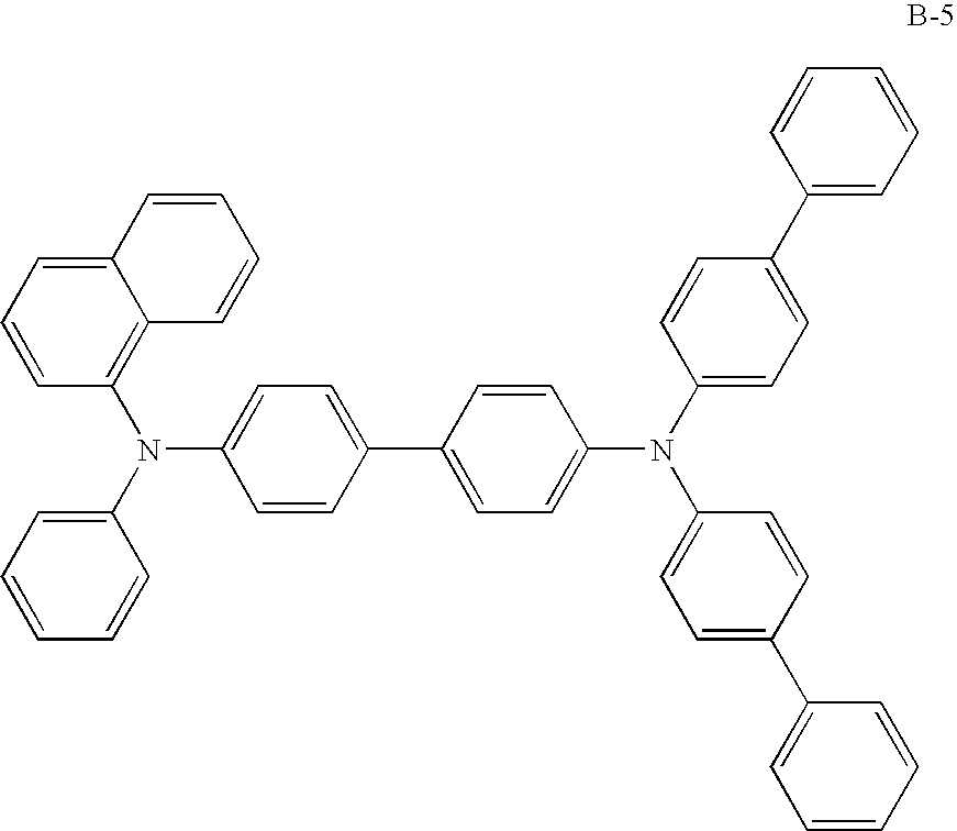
C1=CC(C2=CC=C(N(C3=CC=C(C4=CC=CC=C4)C=C3)C3=CC=C(C4=CC=CC=C4)C=C3)C=C2)=CC=C1N(C1=CC=CC=C1)C1=C2C(=CC=C1)C=CC=C2
